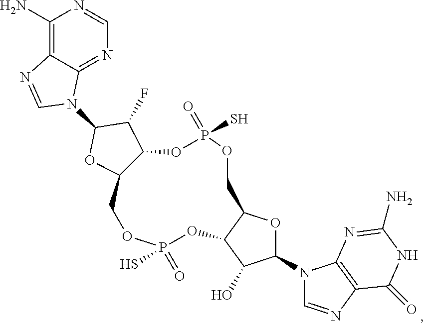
C1(N)=C2C(=NC=N1)N(C1OC3C(C1F)OP(S)(=O)OCC1OC(N4C=NC5=C4N=C(N)NC5=O)C(O)C1OP(=O)(S)OC3)C=N2
